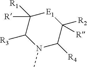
C1([R3])N(C)C([R4])C([R2])([R])[E1]C1([R1])[R]
